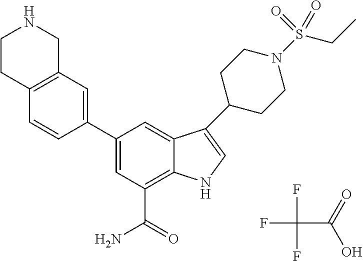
FC(C(=O)O)(F)F.C1(C2=CC(C(=O)N)=C3C(=C2)C(C2CCN(S(=O)(=O)CC)CC2)=CN3)=CC2=C(C=C1)CCNC2
